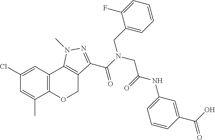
C1(Cl)=CC2=C(C(C)=C1)OCC1=C2N(C)N=C1C(N(CC(=O)NC1=CC=CC(C(O)=O)=C1)CC1=CC=CC=C1F)=O
